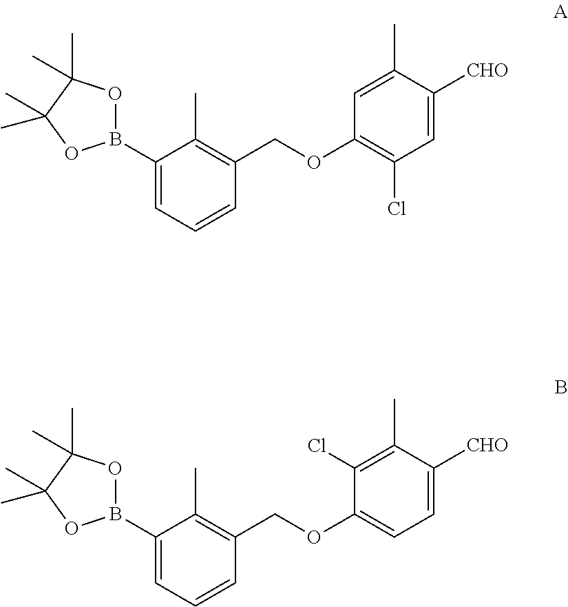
C1(B2OC(C)(C)C(C)(C)O2)=CC=CC(COC2=C(Cl)C=C([CHO])C(C)=C2)=C1C.C1(B2OC(C)(C)C(C)(C)O2)=CC=CC(COC2=CC=C([CHO])C(C)=C2Cl)=C1C
